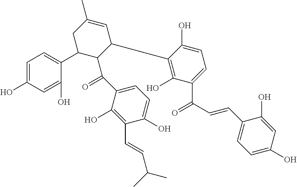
C1C(C2=CC=C(O)C=C2O)C(C(=O)C2=CC=C(O)C(C=CC(C)C)=C2O)C(C2=C(O)C(C(=O)C=CC3=CC=C(O)C=C3O)=CC=C2O)C=C1C
